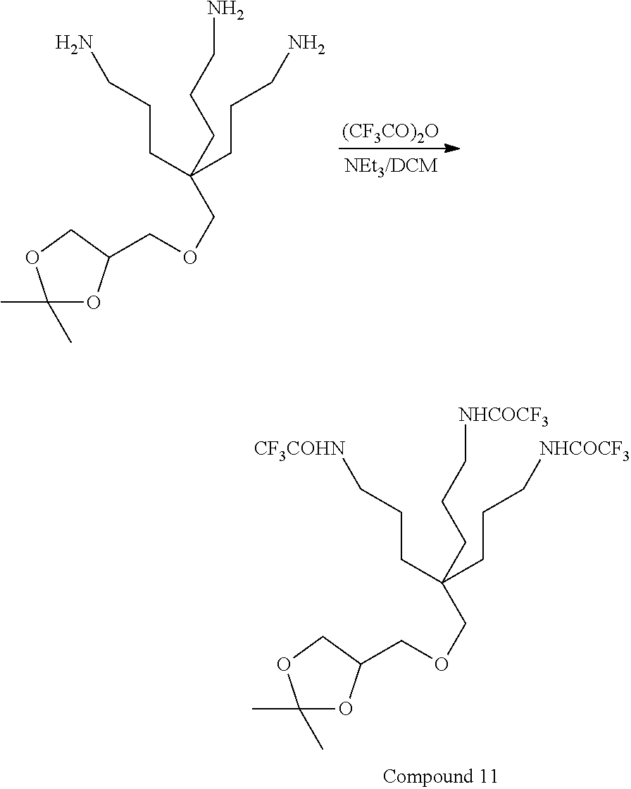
C(CCC(CCCN)(CCCN)COCC1OC(C)(C)OC1)N.[(CF3CO)2O].C(CCC(CCC[NHCOCF3])(CCC[NHCOCF3])COCC1OC(C)(C)OC1)[CF3COHN]
